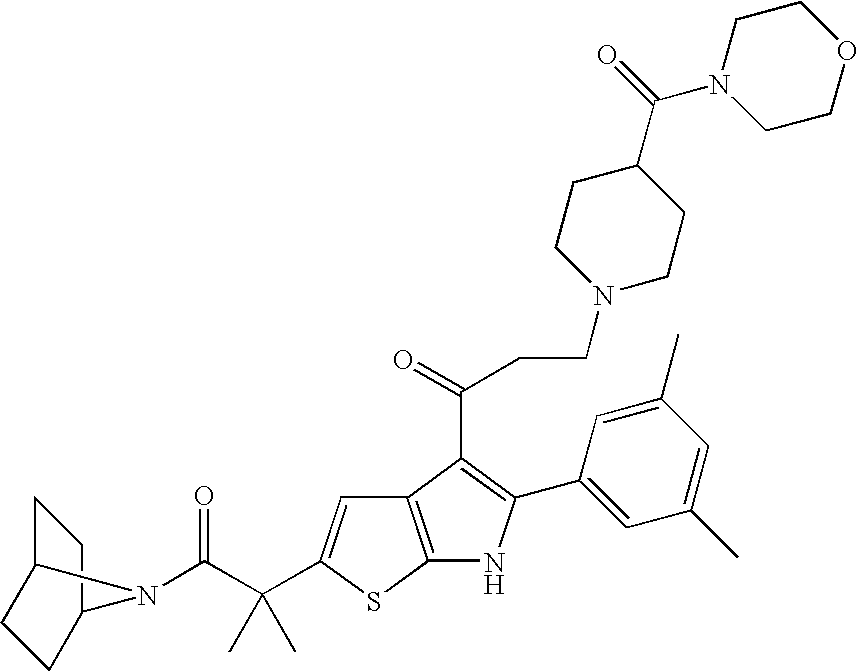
C12=C(SC(C(C(=O)N3C4CCC3CC4)(C)C)=C1)NC(C1=CC(C)=CC(C)=C1)=C2C(=O)CCN1CCC(C(N2CCOCC2)=O)CC1
